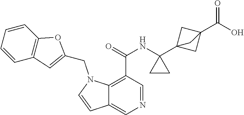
N1=CC(C(=O)NC2(C34CC(C(O)=O)(C3)C4)CC2)=C2C(=C1)C=CN2CC1=CC2=C(O1)C=CC=C2
